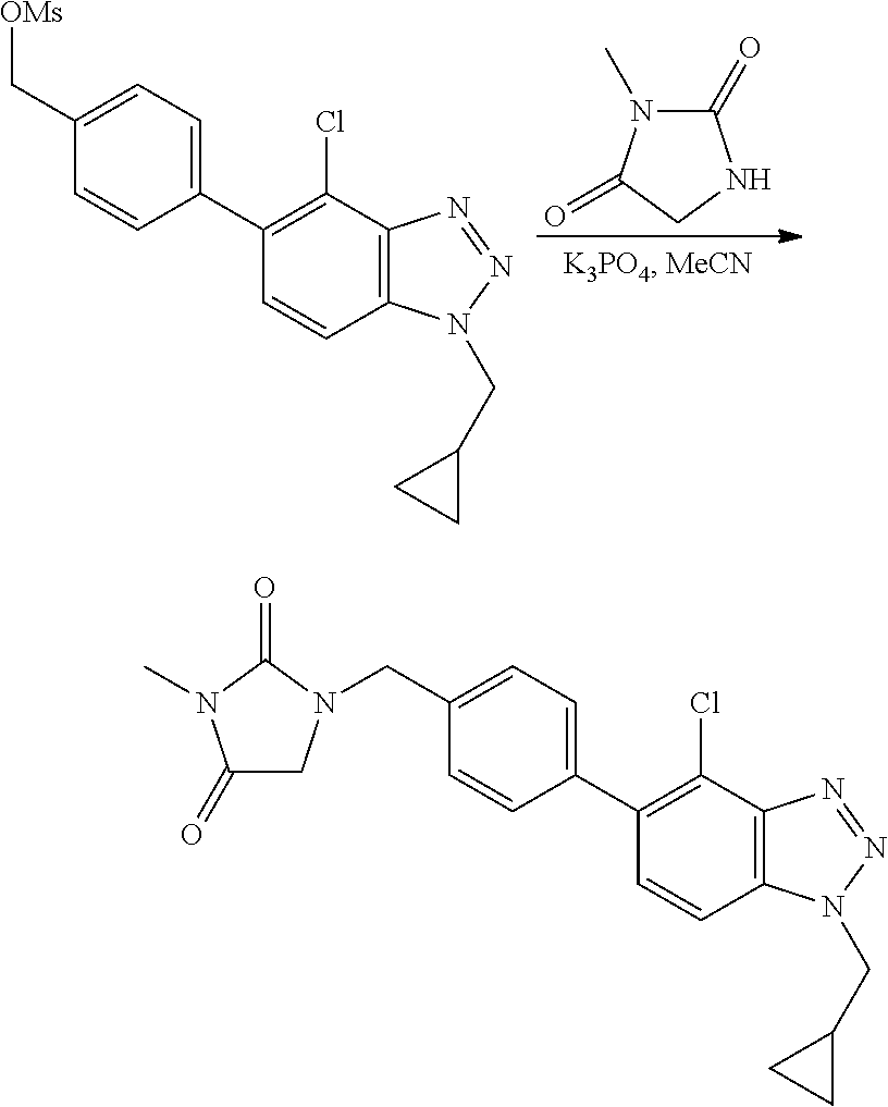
C1(=O)N(C)C(=O)CN1.C1(C2=CC=C(C[OMs])C=C2)=C(Cl)C2=C(C=C1)N(CC1CC1)N=N2.C1(C2=CC=C(CN3CC(=O)N(C)C3=O)C=C2)=C(Cl)C2=C(C=C1)N(CC1CC1)N=N2
